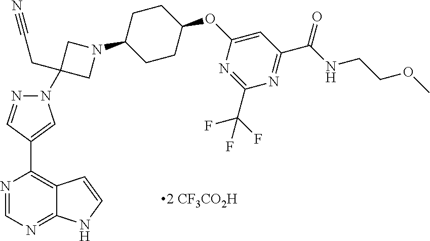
N1(C2(CC#N)CN(C3CCC(OC4=CC(C(NCCOC)=O)=NC(C(F)(F)F)=N4)CC3)C2)N=CC(C2=C3C(=NC=N2)NC=C3)=C1
